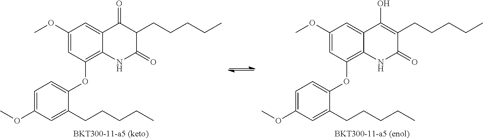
C1(OC)=CC=C(OC2=C3C(=CC(OC)=C2)C(=O)C(CCCCC)C(=O)N3)C(CCCCC)=C1.C1(OC)=CC=C(OC2=C3C(=CC(OC)=C2)C(O)=C(CCCCC)C(=O)N3)C(CCCCC)=C1
